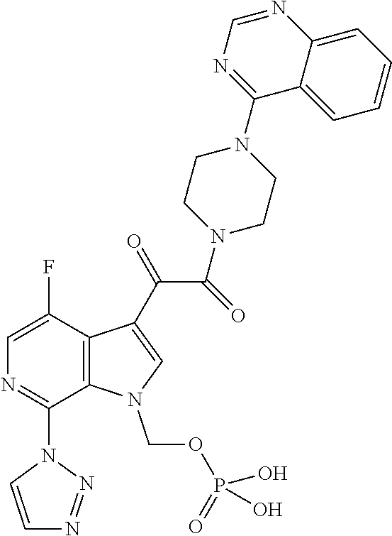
C12=C(N(COP(O)(=O)O)C=C1C(=O)C(=O)N1CCN(C3=NC=NC4=CC=CC=C34)CC1)C(N1C=CN=N1)=NC=C2F
